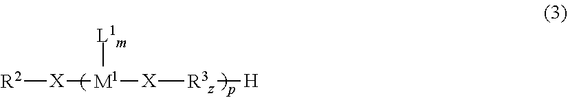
[R2][X][M1]([X][R3z][H])[L1m]
